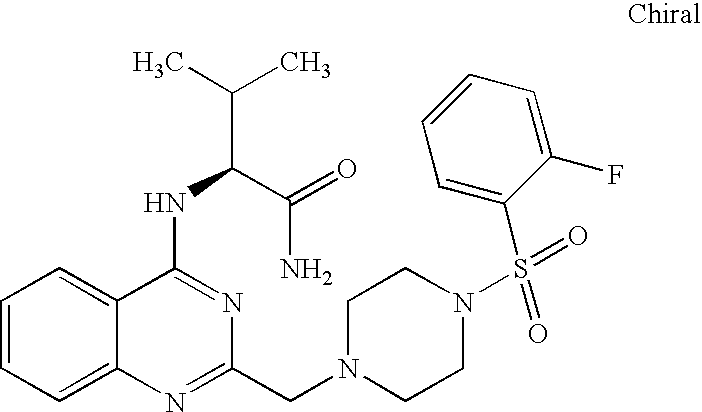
C1=CC=C2C(=C1)C(NC(C(C)C)C(=O)N)=NC(CN1CCN(S(=O)(C3=CC=CC=C3F)=O)CC1)=N2
